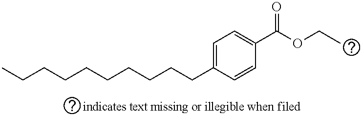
CCCCCCCCCCC1=CC=C(C(OCC)=O)C=C1
